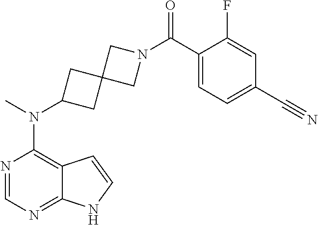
N1=CN=C2C(=C1N(C)C1CC3(C1)CN(C(C1=CC=C(C#N)C=C1F)=O)C3)C=CN2
